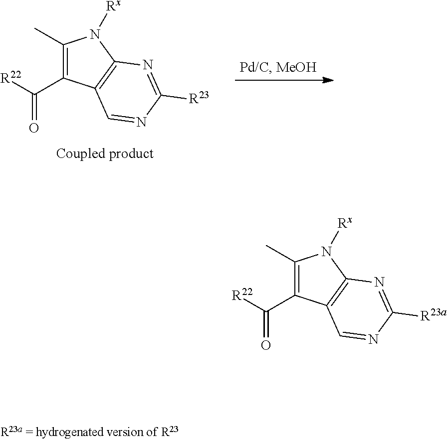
C1(C)=C(C([R22])=O)C2=C(N1[Rx])N=C([R23a])N=C2.C1(C)=C(C([R22])=O)C2=C(N1[Rx])N=C([R23])N=C2
